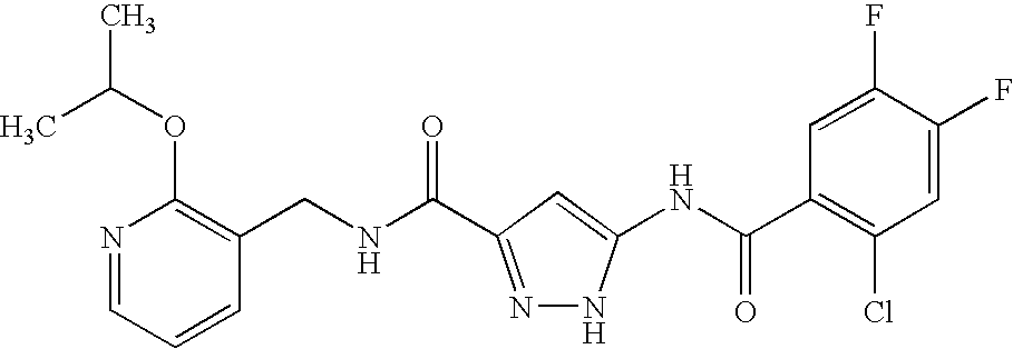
C(NC(=O)C1=NNC(NC(C2=C(Cl)C=C(F)C(F)=C2)=O)=C1)C1=C(OC(C)C)N=CC=C1
